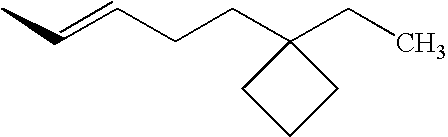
CC=CCCC1(CC)CCC1
